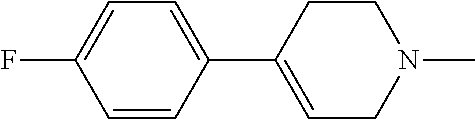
C1=CC(C2=CCN(C)CC2)=CC=C1F
